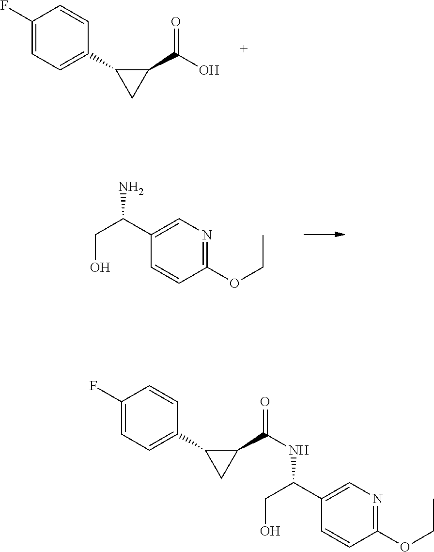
C1(F)=CC=C(C2CC2C(O)=O)C=C1.C1(OCC)=NC=C(C(CO)N)C=C1.C1(F)=CC=C(C2CC2C(=O)NC(C2=CN=C(OCC)C=C2)CO)C=C1
